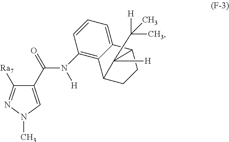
C1(C(=O)N(C2=C3C(=CC=C2)C2CCC3C2([H])C([H])(C)C)[H])=CN(C)N=C1[Ra7]
